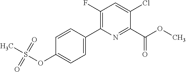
O=S(=O)(C)OC1=CC=C(C2=C(F)C=C(Cl)C(C(OC)=O)=N2)C=C1
